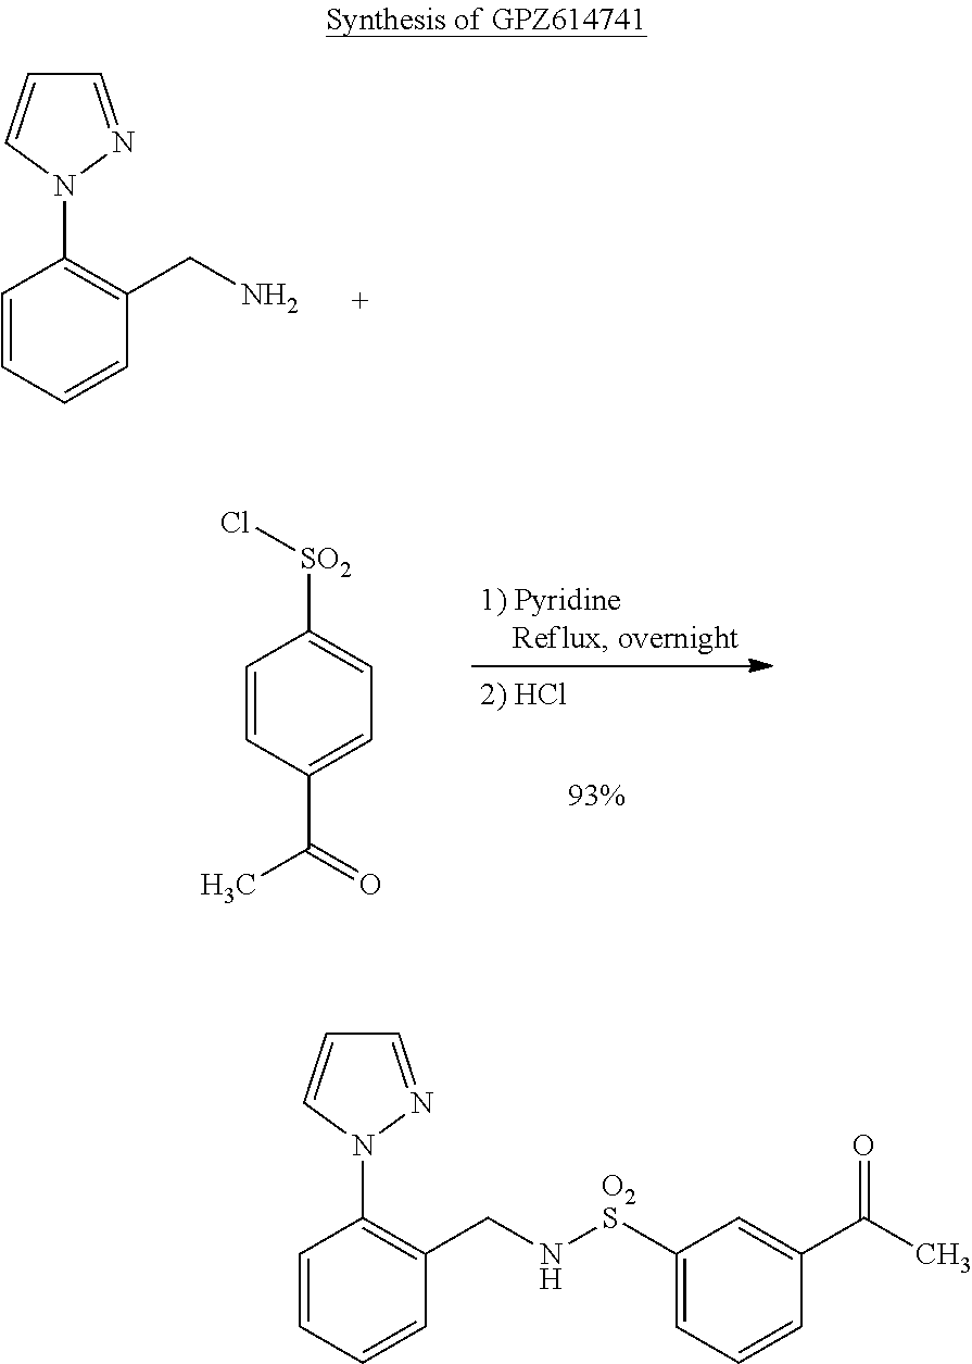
C1=NN(C2=C(CN)C=CC=C2)C=C1.C1=CC(C(=O)C)=CC=C1[SO2]Cl.C1=NN(C2=C(CN[O2S]C3=CC=CC(C(C)=O)=C3)C=CC=C2)C=C1
